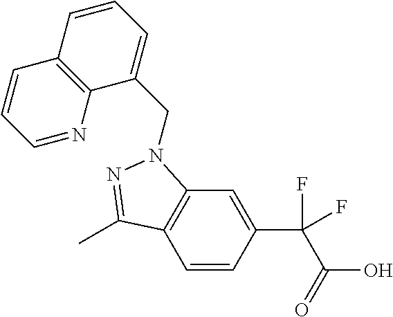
C1=CC(C(F)(C(=O)O)F)=CC2=C1C(C)=NN2CC1=CC=CC2=C1N=CC=C2
